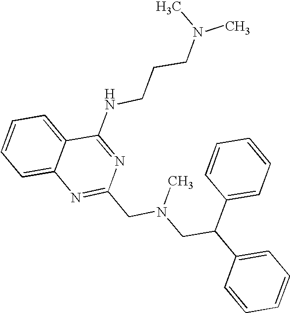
C1=CC=C2C(=C1)N=C(CN(CC(C1=CC=CC=C1)C1=CC=CC=C1)C)N=C2NCCCN(C)C
